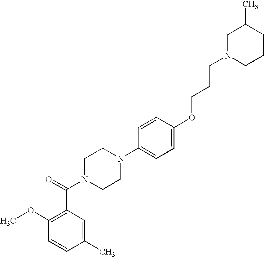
C1=CC(C)=CC(C(N2CCN(C3=CC=C(OCCCN4CCCC(C)C4)C=C3)CC2)=O)=C1OC
